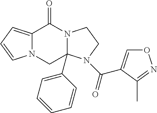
C12=CC=CN1CC1(C3=CC=CC=C3)N(C2=O)CCN1C(=O)C1=CON=C1C
